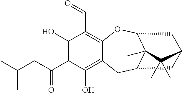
C12=C(C=O)C(O)=C(C(=O)CC(C)C)C(O)=C1CC1C3(C)C(O2)CC(C3(C)C)C1
